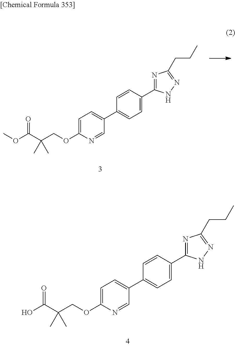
C1=C(OCC(C(OC)=O)(C)C)N=CC(C2=CC=C(C3=NC(CCC)=NN3)C=C2)=C1.C1=C(OCC(C(O)=O)(C)C)N=CC(C2=CC=C(C3=NC(CCC)=NN3)C=C2)=C1
